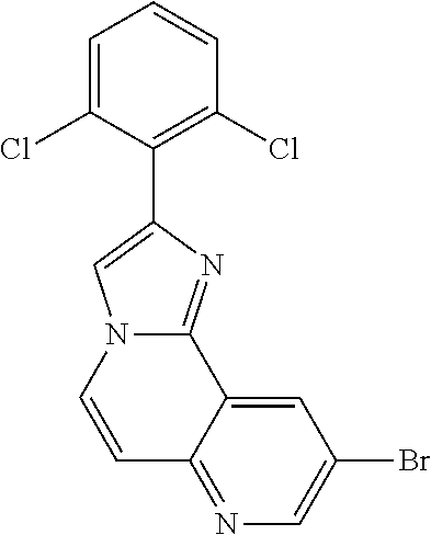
N1=C2C(=CC(Br)=C1)C1=NC(C3=C(Cl)C=CC=C3Cl)=CN1C=C2
